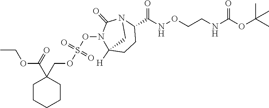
C1CCCCC1(C(=O)OCC)COS(ON1C(=O)N2C(C(NOCCNC(OC(C)(C)C)=O)=O)CCC1([H])C2)(=O)=O
